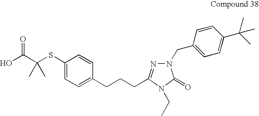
C1=CC(CCCC2=NN(CC3=CC=C(C(C)(C)C)C=C3)C(=O)N2CC)=CC=C1SC(C(O)=O)(C)C
